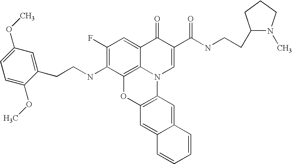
C1(F)=C(NCCC2=CC(OC)=CC=C2OC)C2=C3C(=C1)C(=O)C(C(=O)NCCC1N(C)CCC1)=CN3C1=C(O2)C=C2C(=C1)C=CC=C2
